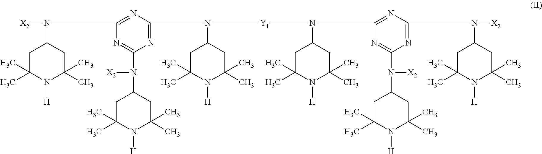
[X2]N(C1=NC(N([Y1]N(C2=NC(N([X2])C3CC(C)(C)N([H])C(C)(C)C3)=NC(N([X2])C3CC(C)(C)N([H])C(C)(C)C3)=N2)C2CC(C)(C)N([H])C(C)(C)C2)C2CC(C)(C)N([H])C(C)(C)C2)=NC(N([X2])C2CC(C)(C)N([H])C(C)(C)C2)=N1)C1CC(C)(C)N([H])C(C)(C)C1
